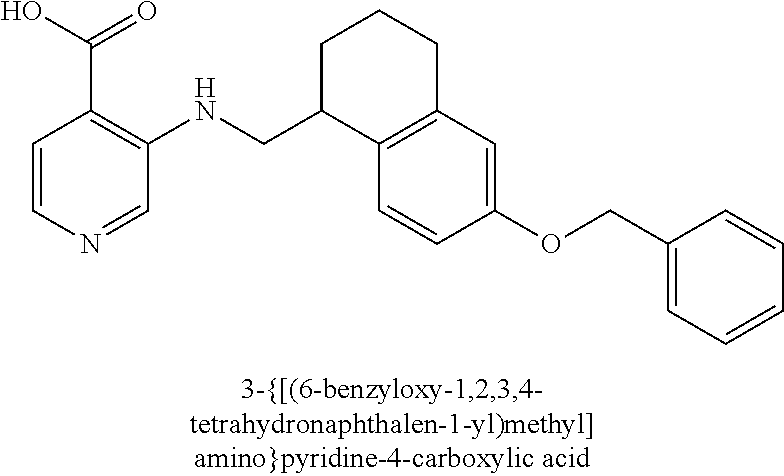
C1=CN=CC(NCC2C3=C(CCC2)C=C(OCC2=CC=CC=C2)C=C3)=C1C(O)=O
